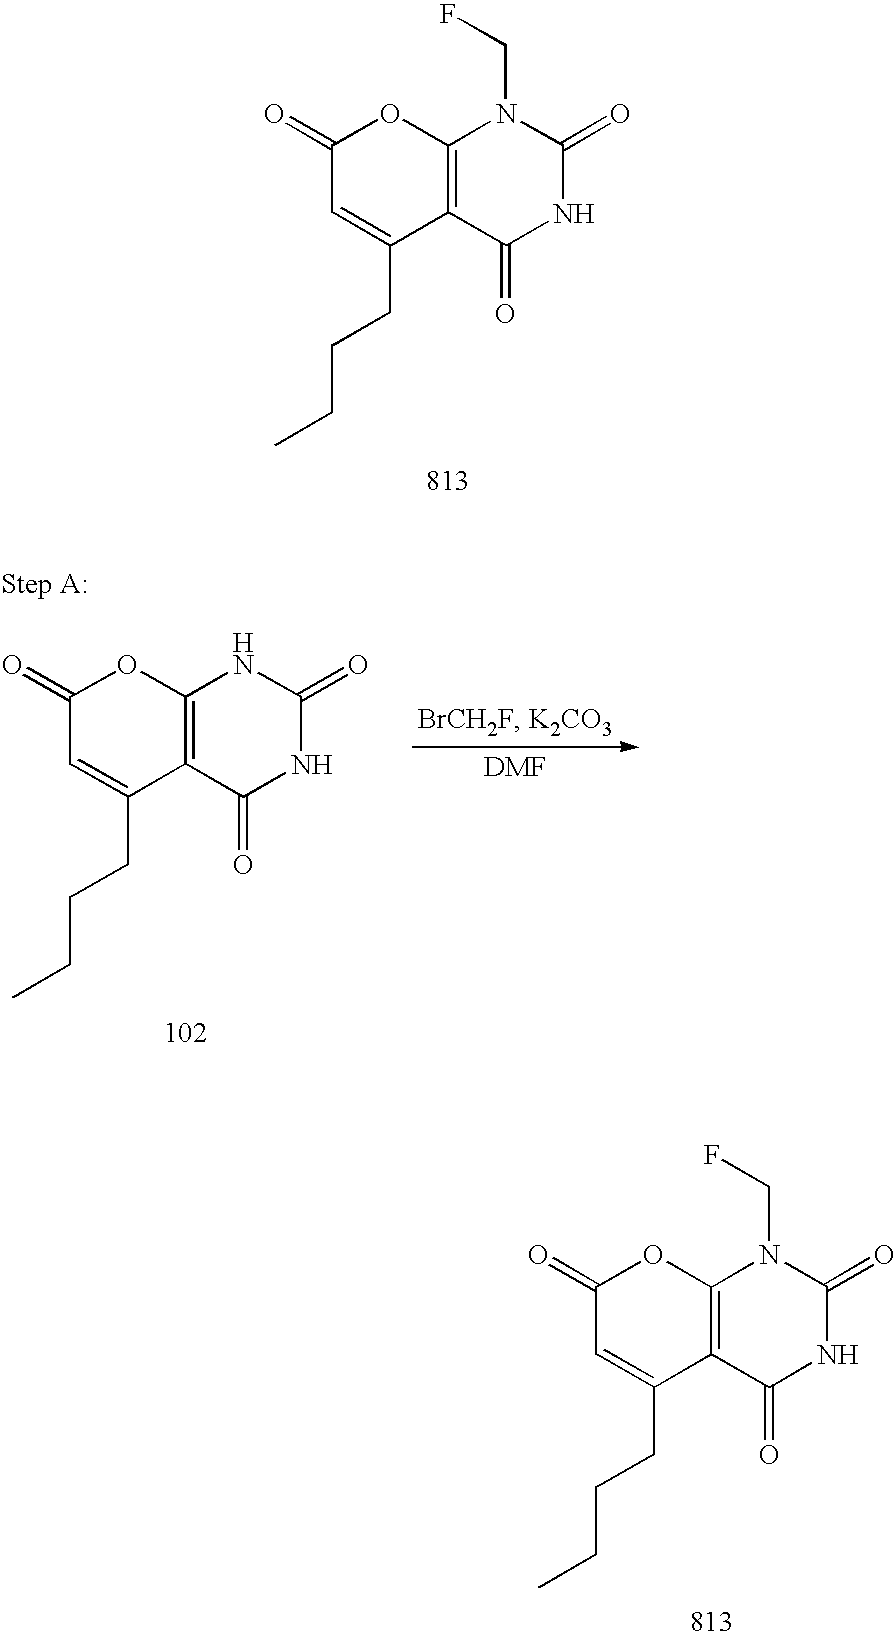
C1(=O)C=C(CCCC)C2=C(O1)N(CF)C(=O)NC2=O.C1(=O)C=C(CCCC)C2=C(O1)NC(=O)NC2=O.C1(=O)C=C(CCCC)C2=C(O1)N(CF)C(=O)NC2=O
